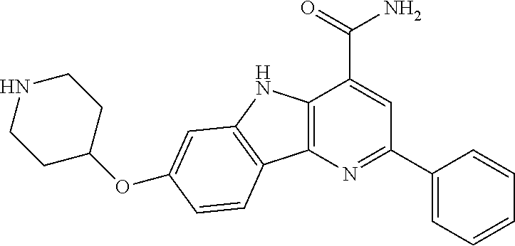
C12=C(N=C(C3=CC=CC=C3)C=C1C(=O)N)C1=C(N2)C=C(OC2CCNCC2)C=C1
